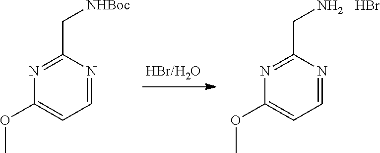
C1(C[NHBoc])=NC(OC)=CC=N1.C1(CN)=NC(OC)=CC=N1.Br
